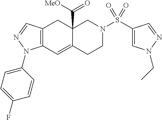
C12(C([MeO])=O)C(=CC3=C(C1)C=NN3C1=CC=C(F)C=C1)CCN(S(C1=CN(CC)N=C1)(=O)=O)C2
